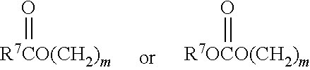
[R7OCO(CH2)m]=O.[R7CO(CH2)m]=O
